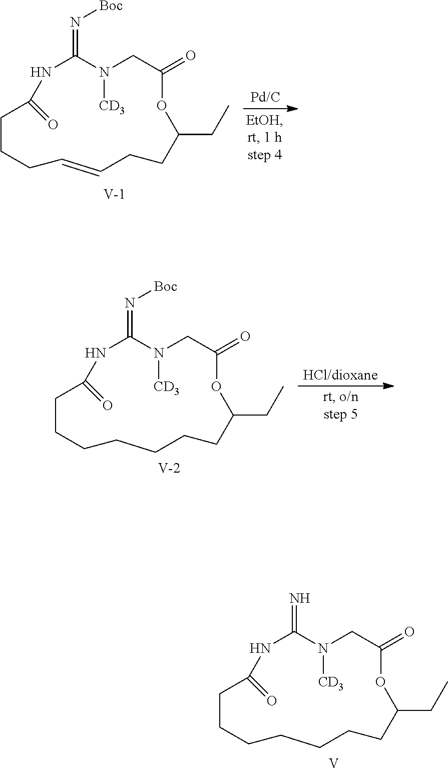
N1([CD3])CC(=O)OC(CC)CCCCCCCC(=O)NC1=N.[V].N1([CD3])CC(=O)OC(CC)CCC=CCCCC(=O)NC1=N[Boc].[V].N1([CD3])CC(=O)OC(CC)CCCCCCCC(=O)NC1=N[Boc].[V]
